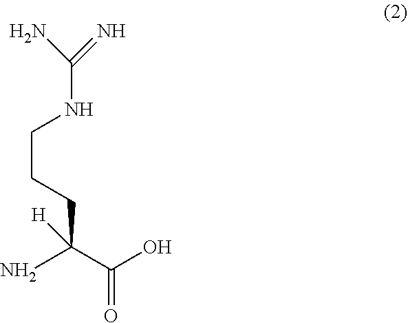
C(NCCCC([H])(N)C(O)=O)(=N)N
